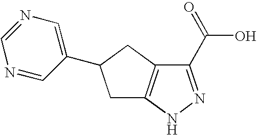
C1C2=C(CC1C1=CN=CN=C1)C(C(=O)O)=NN2
